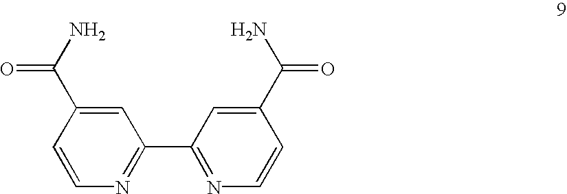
C1=C(C(N)=O)C=CN=C1C1=NC=CC(C(N)=O)=C1
